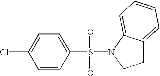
C1=CC(S(=O)(=O)N2C3=CC=CC=C3CC2)=CC=C1Cl
